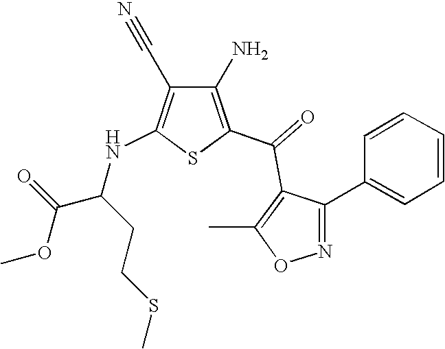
C1(N)=C(C(=O)C2=C(C)ON=C2C2=CC=CC=C2)SC(NC(CCSC)C(=O)OC)=C1C#N
